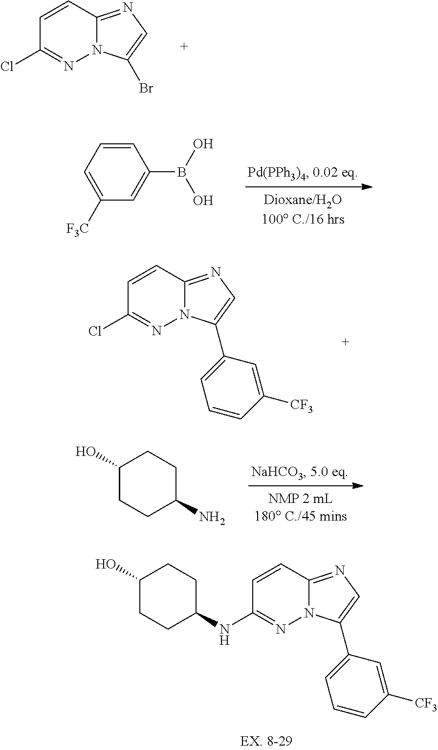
C1=CC2=NC=C(Br)N2N=C1Cl.C1=CC=C([F3C])C=C1B(O)O.C1=CC2=NC=C(C3=CC=CC([CF3])=C3)N2N=C1Cl.C1(O)CCC(N)CC1.C1(O)CCC(NC2=NN3C(=NC=C3C3=CC=CC([CF3])=C3)C=C2)CC1
